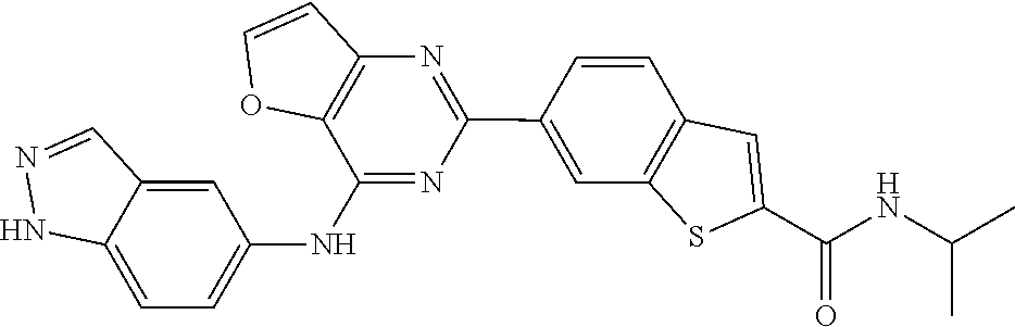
CC(NC(C1=CC2=C(S1)C=C(C1=NC3=C(OC=C3)C(NC3=CC=C4NN=CC4=C3)=N1)C=C2)=O)C
